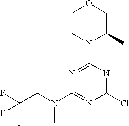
C1CN(C2=NC(N(CC(F)(F)F)C)=NC(Cl)=N2)C(C)CO1
